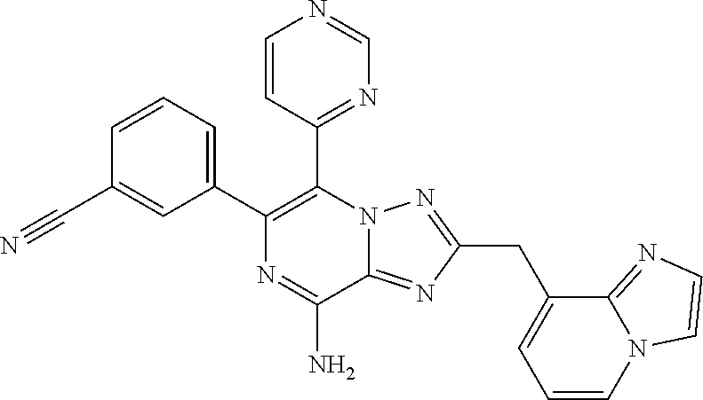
C1=CC=C(C2=C(C3=NC=NC=C3)N3C(=NC(CC4=CC=CN5C4=NC=C5)=N3)C(N)=N2)C=C1C#N
